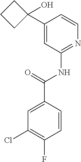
C1(NC(C2=CC(Cl)=C(F)C=C2)=O)=NC=CC(C2(O)CCC2)=C1
